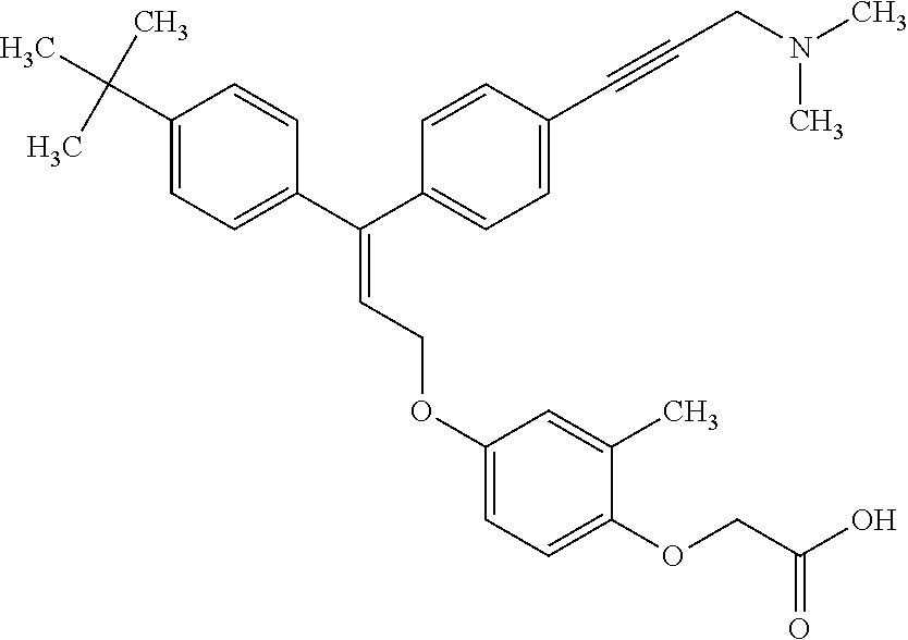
C(=C(C1=CC=C(C(C)(C)C)C=C1)C1=CC=C(C#CCN(C)C)C=C1)COC1=CC=C(OCC(O)=O)C(C)=C1
